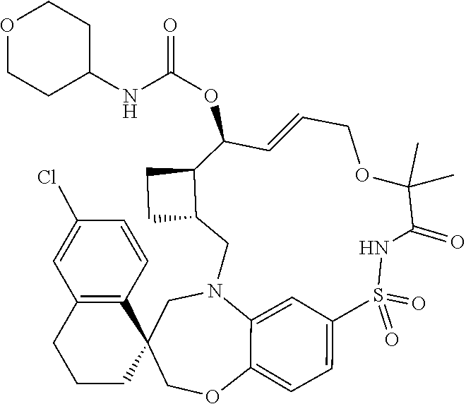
C1N2C3=CC(=CC=C3OCC13CCCC1=C3C=CC(Cl)=C1)S(=O)(=O)NC(=O)C(C)(C)OCC=CC(OC(NC1CCOCC1)=O)C1C(C2)CC1
